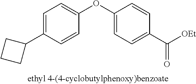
C1=C(C2CCC2)C=CC(OC2=CC=C(C([OEt])=O)C=C2)=C1
